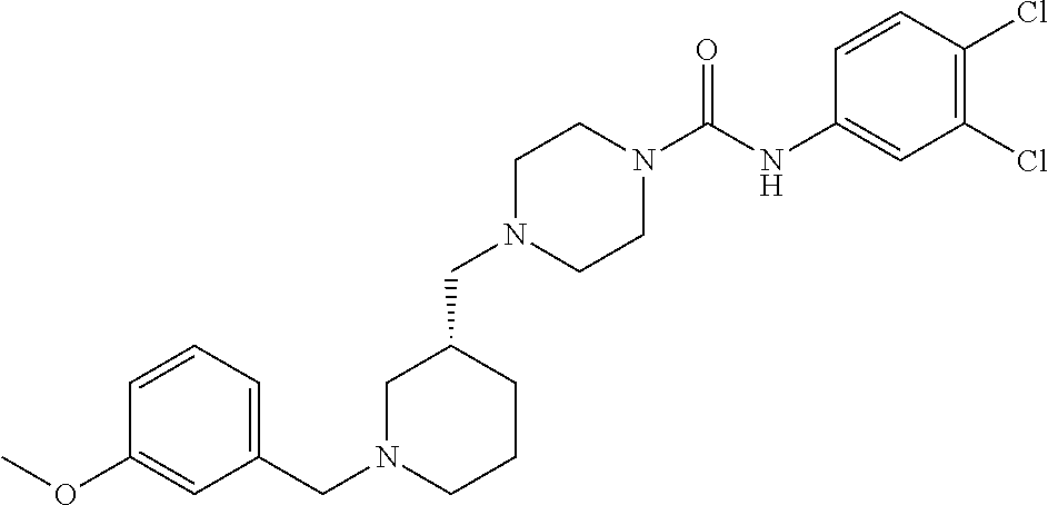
C1N(CC2=CC=CC(OC)=C2)CCCC1CN1CCN(C(NC2=CC(Cl)=C(Cl)C=C2)=O)CC1
